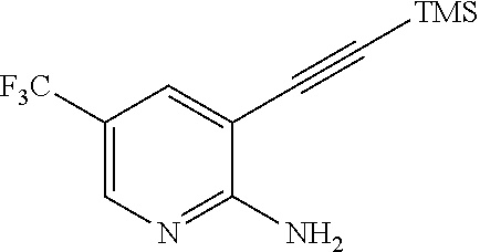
C1([F3C])=CN=C(N)C(C#C[TMS])=C1
